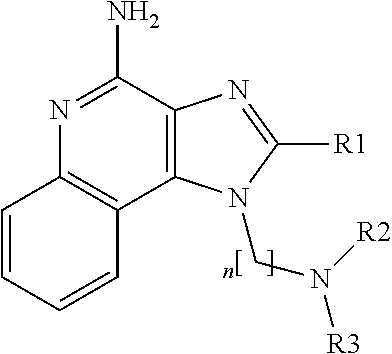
N1=C(N)C2=C(C3=C1C=CC=C3)N(CN([R3])[R2])C([R1])=N2
